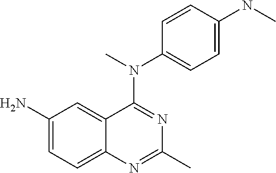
C1(N)=CC=C2C(=C1)C(N(C)C1=CC=C(NC)C=C1)=NC(C)=N2
